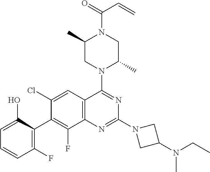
C1=C(O)C(C2=C(F)C3=C(C=C2Cl)C(N2C(C)CN(C(=O)C=C)C(C)C2)=NC(N2CC(N(CC)C)C2)=N3)=C(F)C=C1
